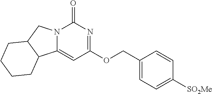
C1(COC2=NC(=O)N3C(=C2)C2C(C3)CCCC2)=CC=C([SO2Me])C=C1
